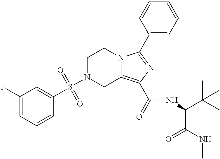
C1N(S(=O)(=O)C2=CC(F)=CC=C2)CC2=C(C(=O)NC(C(C)(C)C)C(NC)=O)N=C(C3=CC=CC=C3)N2C1
